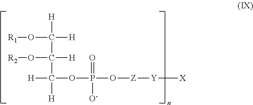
[H]C(C([H])([H])OP(O[Z][Y][X])(=O)[O-])(C([H])([H])O[R1])O[R2]
